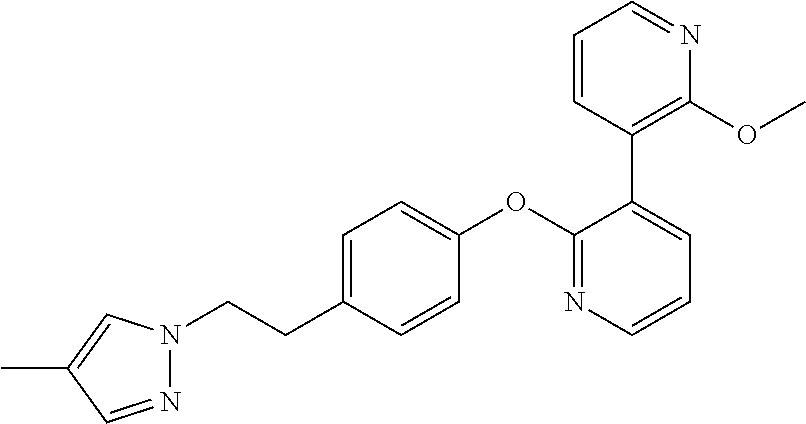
C1=C(CCN2N=CC(C)=C2)C=CC(OC2=NC=CC=C2C2=C(OC)N=CC=C2)=C1
